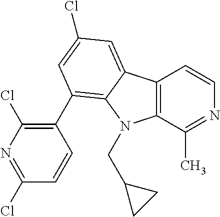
C12=C(C(C)=NC=C1)N(CC1CC1)C1=C(C3=C(Cl)N=C(Cl)C=C3)C=C(Cl)C=C21
